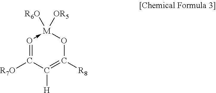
O1->[M]([R6O])([OR5])OC([R8])=C([H])C=1[R7O]
